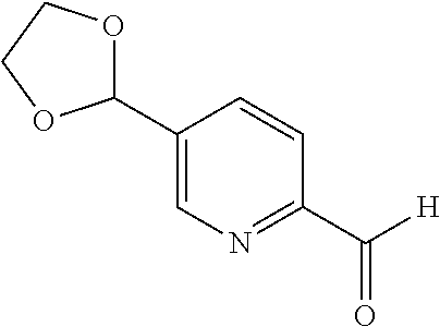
C1(C2OCCO2)=CN=C(C([H])=O)C=C1
